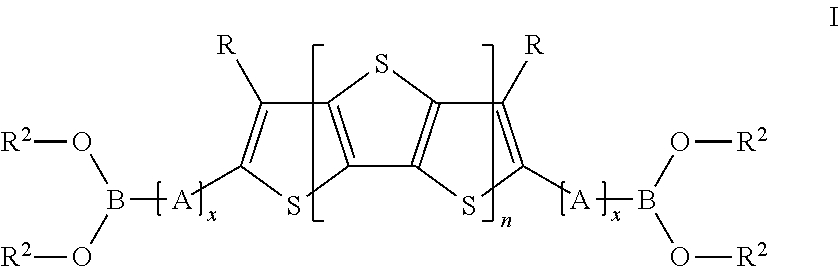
C12=C(SC([A]B(O[R2])O[R2])=C1[R])C1=C(S2)C([R])=C([A]B(O[R2])O[R2])S1
